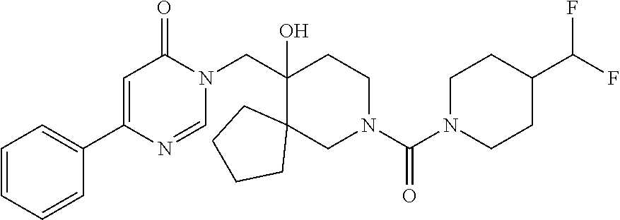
C1(CN2C(=O)C=C(C3=CC=CC=C3)N=C2)(O)C2(CN(C(N3CCC(C(F)F)CC3)=O)CC1)CCCC2
